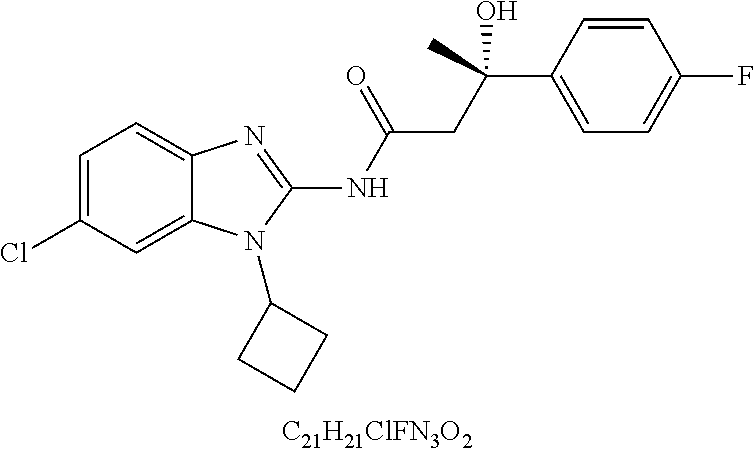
C1=C(Cl)C=C2C(=C1)N=C(NC(CC(C)(C1=CC=C(F)C=C1)O)=O)N2C1CCC1
